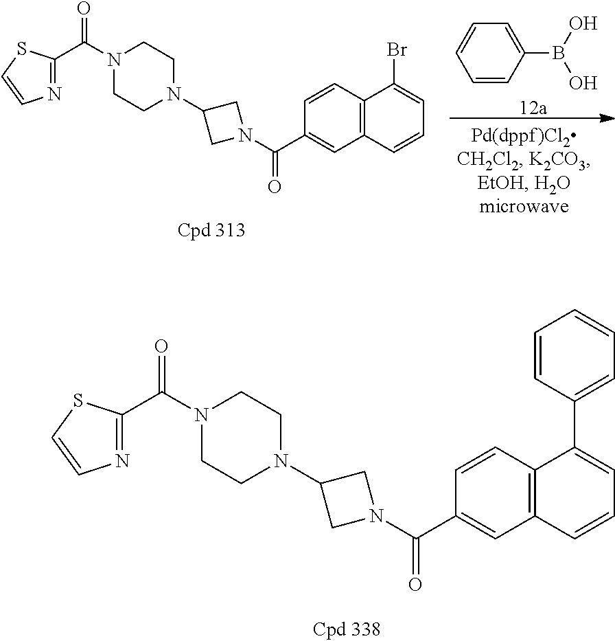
N1(C(C2=NC=CS2)=O)CCN(C2CN(C(C3=CC4=C(C=C3)C(Br)=CC=C4)=O)C2)CC1.C1=CC=CC(B(O)O)=C1.N1(C(C2=NC=CS2)=O)CCN(C2CN(C(C3=CC4=C(C=C3)C(C3=CC=CC=C3)=CC=C4)=O)C2)CC1
